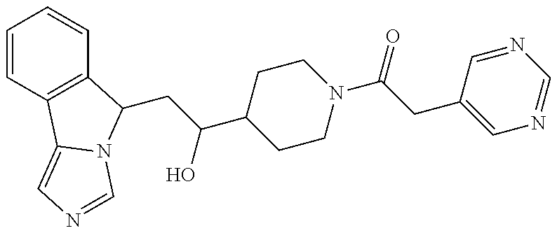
C1=CC2=C(C=C1)C(CC(O)C1CCN(C(=O)CC3=CN=CN=C3)CC1)N1C2=CN=C1
